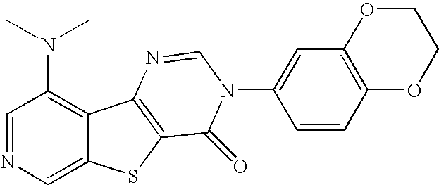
C12=C(N(C)C)C=NC=C1SC1=C2N=CN(C2=CC3=C(C=C2)OCCO3)C1=O
